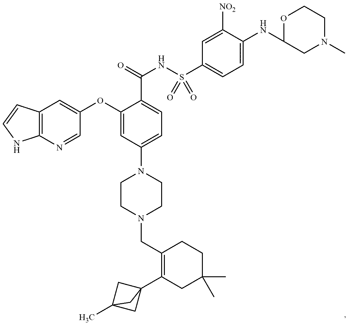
C12=C(N=CC(OC3=CC(N4CCN(CC5=C(C67CC(C)(C6)C7)CC(C)(C)CC5)CC4)=CC=C3C(=O)NS(C3=CC=C(NC4CN(C)CCO4)C([NO2])=C3)(=O)=O)=C1)NC=C2
